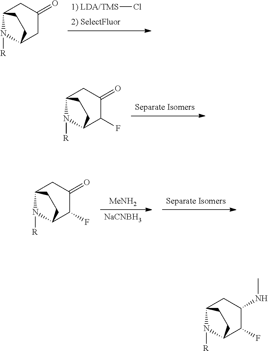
C1C2N([R])C(CC1=O)CC2.[1) LDA/TMS]Cl.C1C2N([R])C(C(F)C1=O)CC2.[Separate Isomers].[MeNH2].[NaCNBH3].C1C2N([R])C(C(F)C1=O)CC2.[Separate Isomers].C1C2N([R])C(C(F)C1NC)CC2
